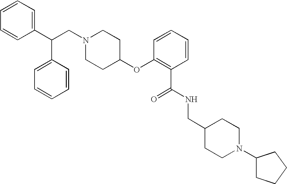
N1(CC(C2=CC=CC=C2)C2=CC=CC=C2)CCC(OC2=C(C(=O)NCC3CCN(C4CCCC4)CC3)C=CC=C2)CC1
